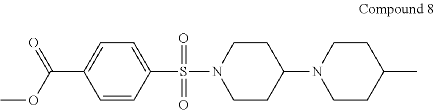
C1=CC(S(N2CCC(N3CCC(C)CC3)CC2)(=O)=O)=CC=C1C(OC)=O
